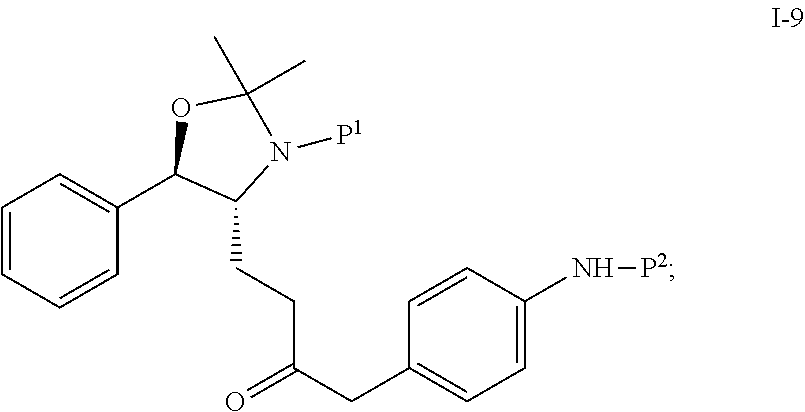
C1=CC=CC(C2C(CCC(CC3=CC=C(N[P2])C=C3)=O)N([P1])C(C)(C)O2)=C1
